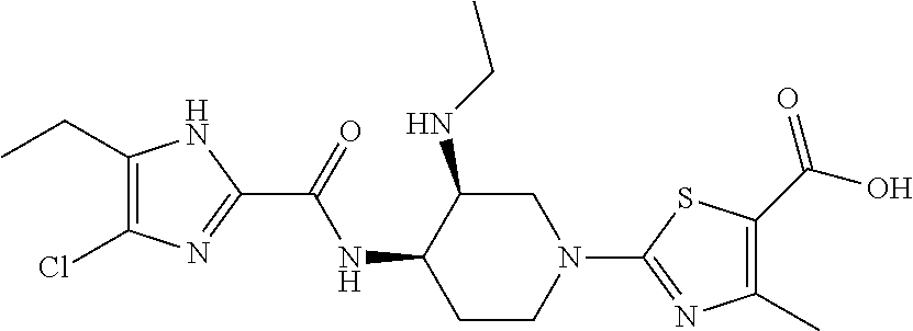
C1(C(O)=O)=C(C)N=C(N2CC(NCC)C(NC(C3=NC(Cl)=C(CC)N3)=O)CC2)S1
